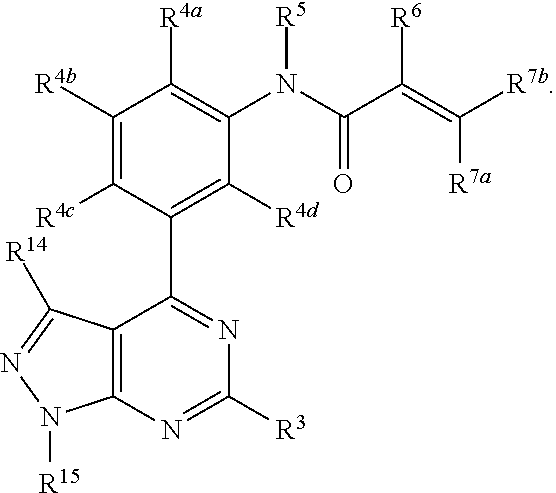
C1([R4b])=C([R4c])C(C2=NC([R3])=NC3=C2C([R14])=NN3[R15])=C([R4d])C(N(C(=O)C([R6])=C([R7a])[R7b])[R5])=C1[R4a]
